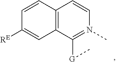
C12=C(C([G]C)=N(C)C=C1)C=C([RE])C=C2
